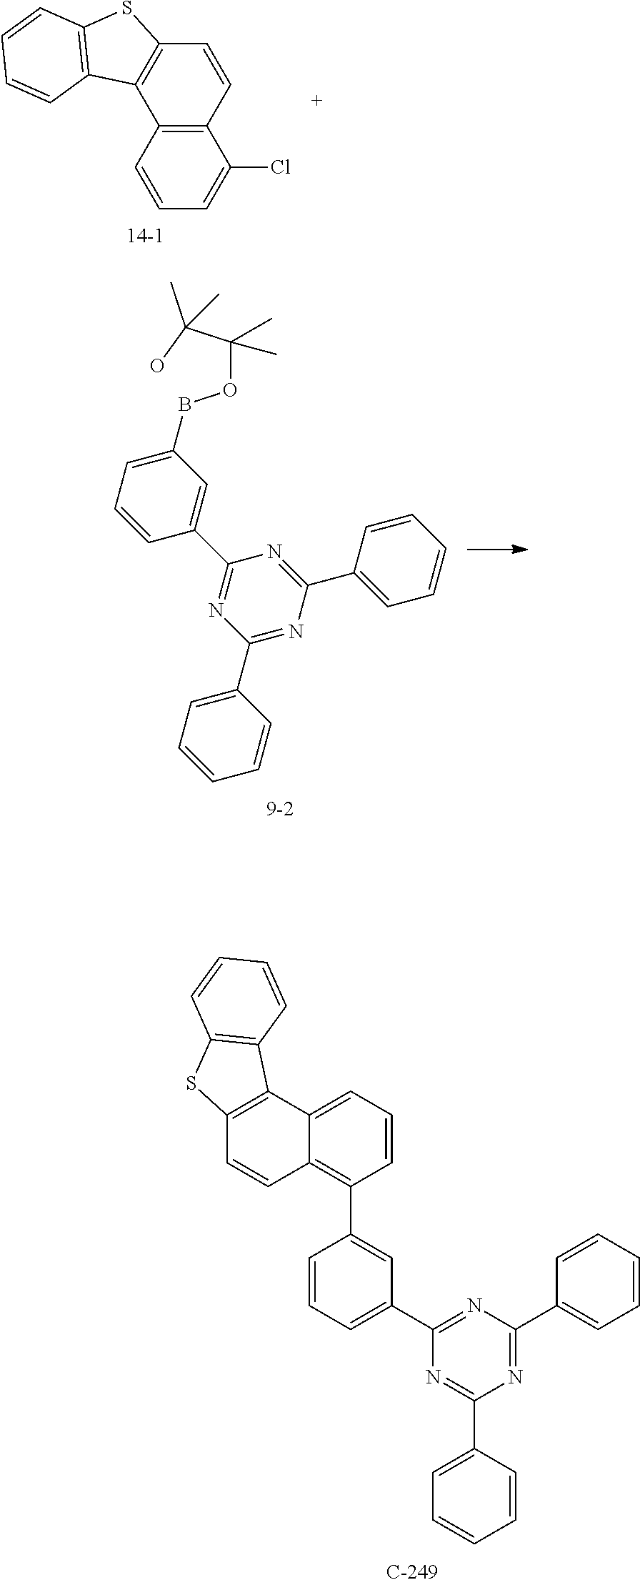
C1(C2=CC=CC=C2)=NC(C2=CC=CC=C2)=NC(C2=CC(BOC(C(O)(C)C)(C)C)=CC=C2)=N1.C12=C(C=CC=C1Cl)C1=C(C=C2)SC2=C1C=CC=C2.C1=C(C2=NC(C3=CC=CC=C3)=NC(C3=CC=CC=C3)=N2)C=C(C2=C3C(=CC=C2)C2=C(C=C3)SC3=C2C=CC=C3)C=C1
